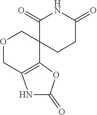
C1(=O)C2(CCC(=O)N1)COCC1=C2OC(=O)N1
